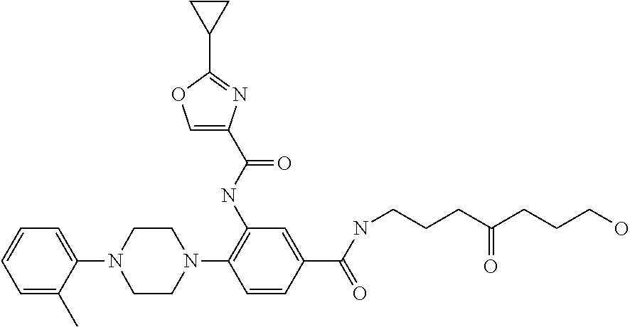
C1=C(C)C(N2CCN(C3=C(NC(C4=COC(C5CC5)=N4)=O)C=C(C(NCCCC(=O)CCCO)=O)C=C3)CC2)=CC=C1
